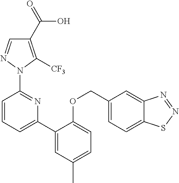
C1(C(=O)O)=C([CF3])N(C2=NC(C3=CC(C)=CC=C3OCC3=CC=C4C(=C3)N=NS4)=CC=C2)N=C1
